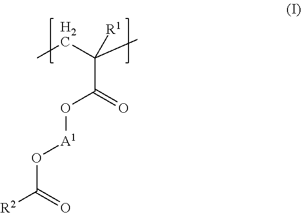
O(C(=O)[R2])[A1]OC(C(CC)(C)[R1])=O
